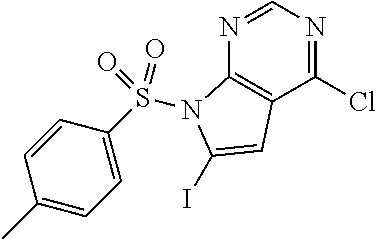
C1(Cl)=NC=NC2=C1C=C(I)N2S(=O)(C1=CC=C(C)C=C1)=O
